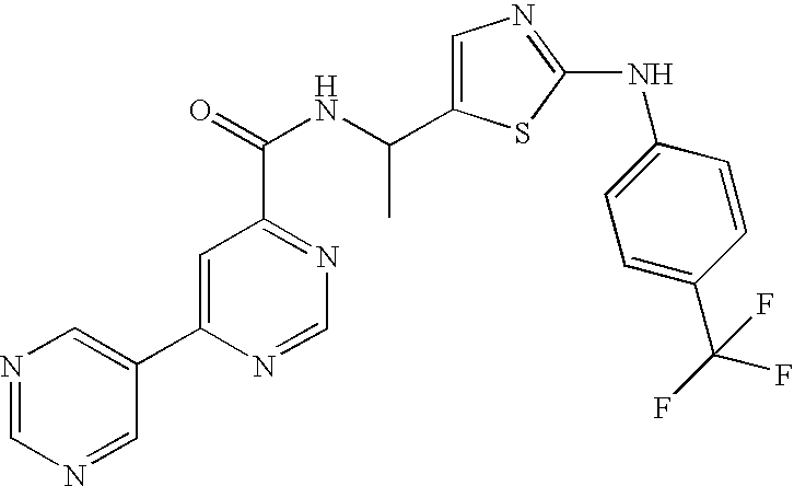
N1=CN=CC(C2=CC(C(=O)NC(C3=CN=C(NC4=CC=C(C(F)(F)F)C=C4)S3)C)=NC=N2)=C1
